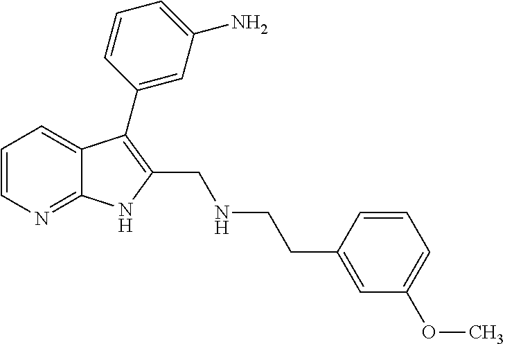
C1=CN=C2C(=C1)C(C1=CC(N)=CC=C1)=C(CNCCC1=CC(OC)=CC=C1)N2
